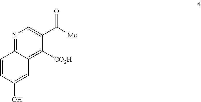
N1=C2C(=C([CO2H])C(C([Me])=O)=C1)C=C(O)C=C2
